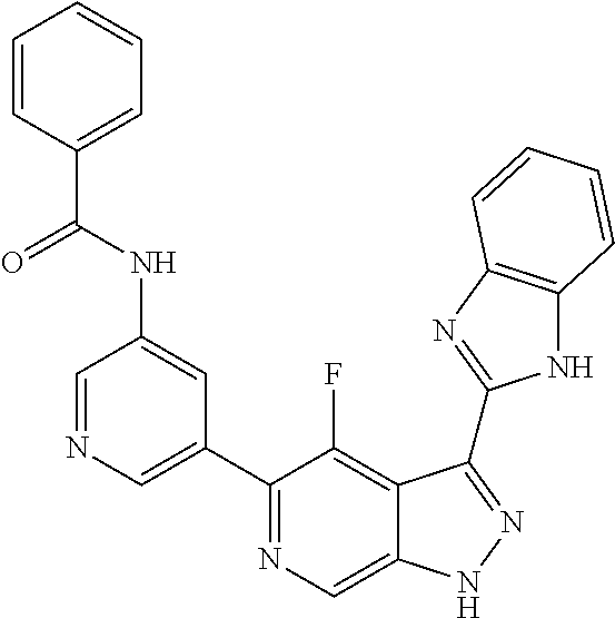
C1=NC=C(C2=NC=C3C(=C2F)C(C2=NC4=C(N2)C=CC=C4)=NN3)C=C1NC(C1=CC=CC=C1)=O
